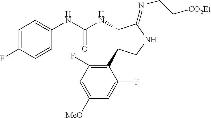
C1(NC(NC2C(=NCC[CO2Et])NCC2C2=C(F)C=C([OMe])C=C2F)=O)=CC=C(F)C=C1
